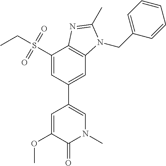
C1(S(CC)(=O)=O)=CC(C2=CN(C)C(=O)C(OC)=C2)=CC2=C1N=C(C)N2CC1=CC=CC=C1
